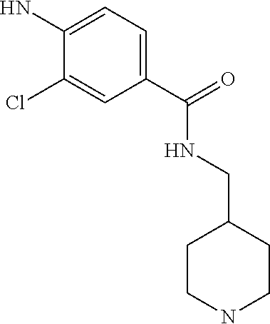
C1(C(=O)NCC2CCNCC2)=CC=C(N)C(Cl)=C1
